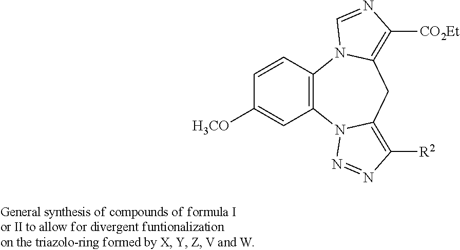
C1=C([H3CO])C=CC2=C1N1C(=C([R2])N=N1)CC1=C([CO2Et])N=CN21
